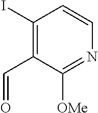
C1(I)=C(C=O)C([OMe])=NC=C1
